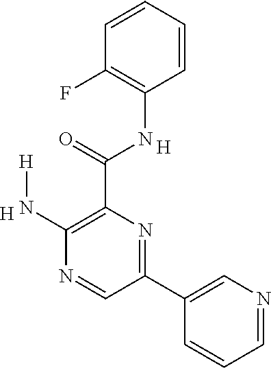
C1=CC=CC(F)=C1NC(C1=C(N[H])N=CC(C2=CN=CC=C2)=N1)=O.[H].[H]
